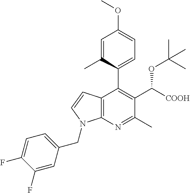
C12=C(N=C(C)C(C([COOH])OC(C)(C)C)=C1C1=CC=C(OC)C=C1C)N(CC1=CC=C(F)C(F)=C1)C=C2
